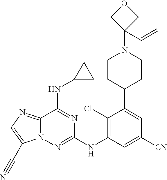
C12=NC=C(C#N)N1N=C(NC1=C(Cl)C(C3CCN(C4(C=C)COC4)CC3)=CC([CN])=C1)N=C2NC1CC1
